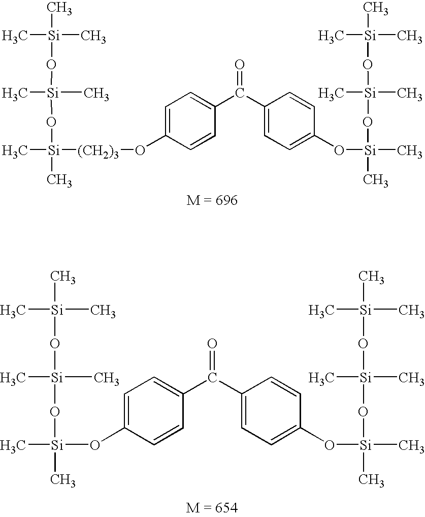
C1=C(O[(CH2)3][Si](O[Si](C)(C)O[Si](C)(C)C)(C)C)C=CC(C(C2=CC=C(O[Si](O[Si](C)(O[Si](C)(C)C)C)(C)C)C=C2)=O)=C1.C1=C(O[Si](O[Si](C)(C)O[Si](C)(C)C)(C)C)C=CC(C(C2=CC=C(O[Si](O[Si](C)(O[Si](C)(C)C)C)(C)C)C=C2)=O)=C1
